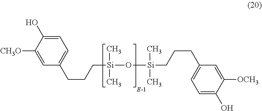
C1=C(O)C([CH3O])=CC(CCC[Si](C)(C)O[Si](C)(C)CCCC2=CC=C(O)C([OCH3])=C2)=C1
